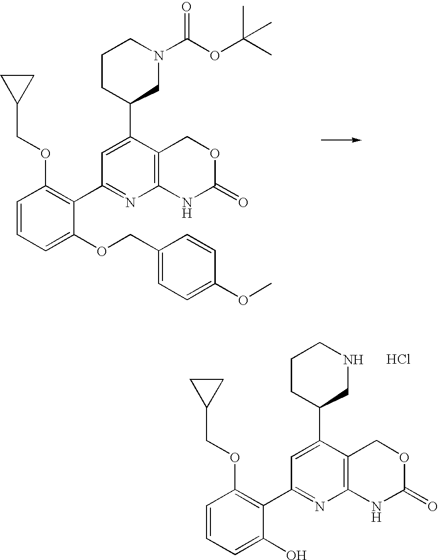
C1=C(C2CCCN(C(OC(C)(C)C)=O)C2)C2=C(N=C1C1=C(OCC3CC3)C=CC=C1OCC1=CC=C(OC)C=C1)NC(=O)OC2.C1=C(C2CCCNC2)C2=C(N=C1C1=C(OCC3CC3)C=CC=C1O)NC(=O)OC2.Cl
